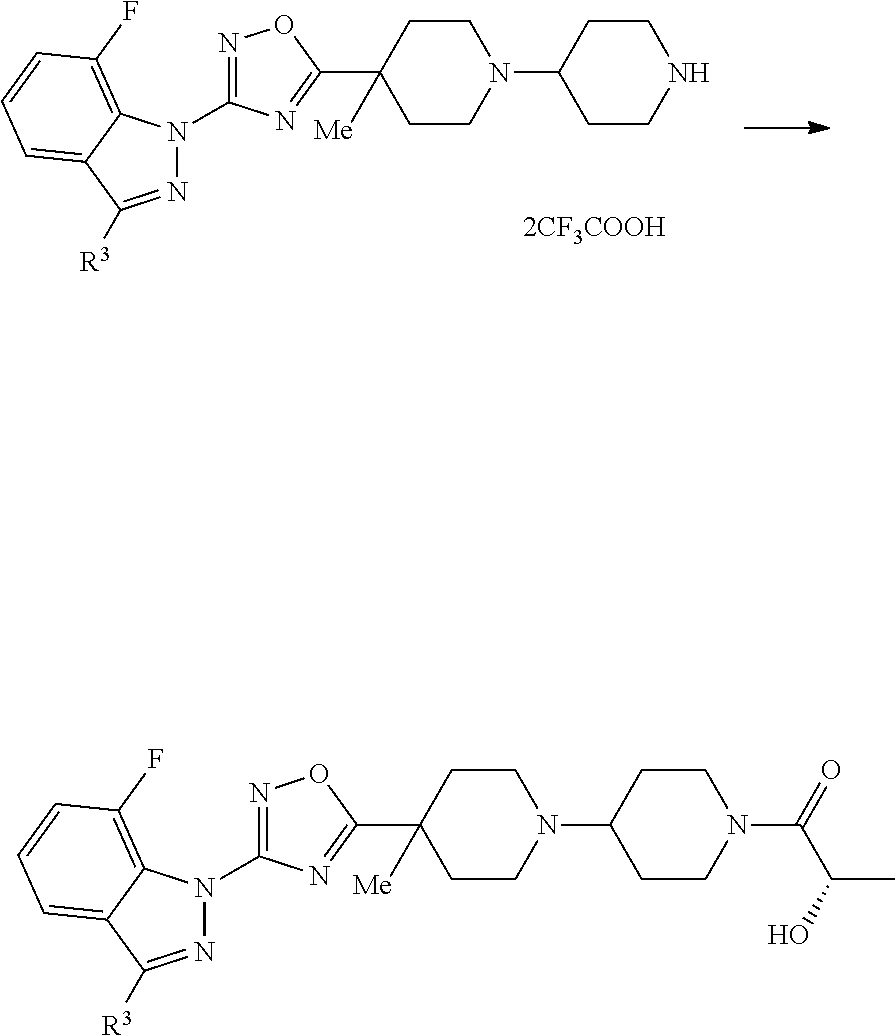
N1=C([R3])C2=CC=CC(F)=C2N1C1=NOC(C2([Me])CCN(C3CCN(C(=O)C(C)O)CC3)CC2)=N1.N1=C([R3])C2=CC=CC(F)=C2N1C1=NOC(C2([Me])CCN(C3CCNCC3)CC2)=N1
